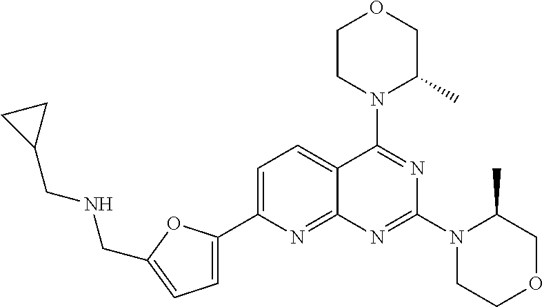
C1=C(C2=CC=C(CNCC3CC3)O2)N=C2C(=C1)C(N1C(C)COCC1)=NC(N1CCOCC1C)=N2
